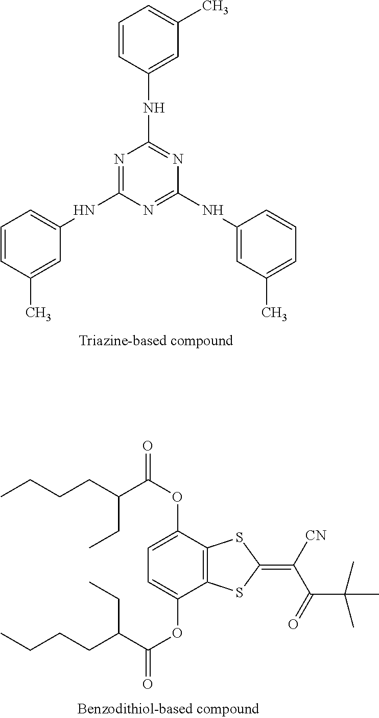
C1=CC(NC2=NC(NC3=CC(C)=CC=C3)=NC(NC3=CC=CC(C)=C3)=N2)=CC(C)=C1.C1=C(OC(=O)C(CCCC)CC)C2=C(C(OC(C(CCCC)CC)=O)=C1)SC(=C([CN])C(=O)C(C)(C)C)S2
